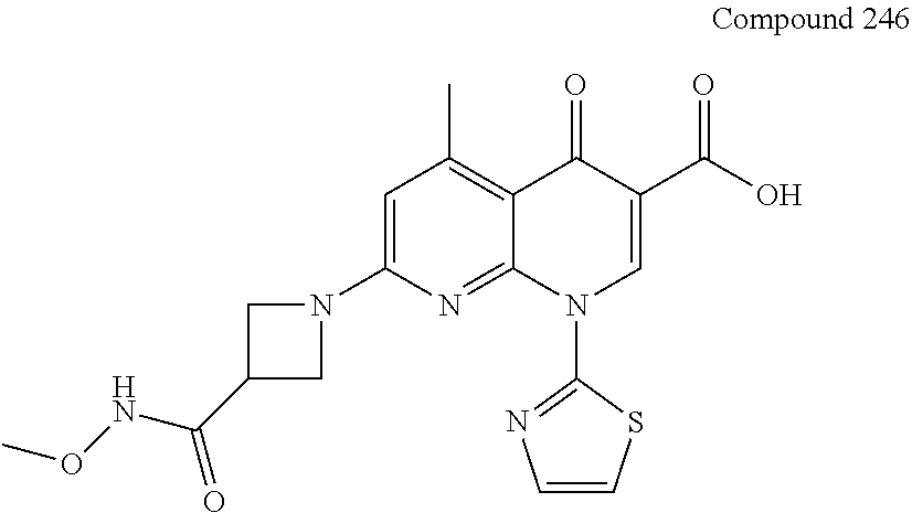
N1(C2=CC(C)=C3C(=N2)N(C2=NC=CS2)C=C(C(O)=O)C3=O)CC(C(NOC)=O)C1
